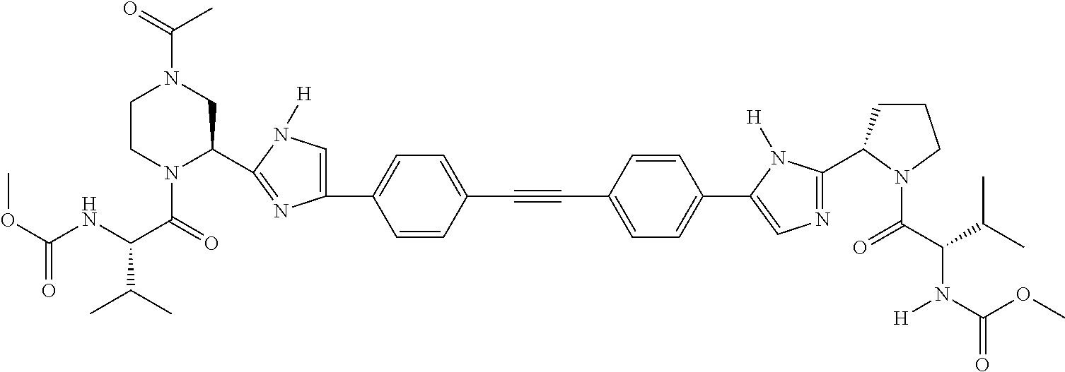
COC(NC(C(=O)N1C(C2=NC(C3=CC=C(C#CC4=CC=C(C5=CN=C(C6CCCN6C(C(C(C)C)N([H])C(OC)=O)=O)N5[H])C=C4)C=C3)=CN2[H])CN(C(=O)C)CC1)C(C)C)=O
